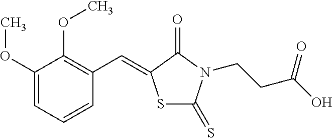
C1(OC)=CC=CC(C=C2SC(=S)N(CCC(O)=O)C2=O)=C1OC
